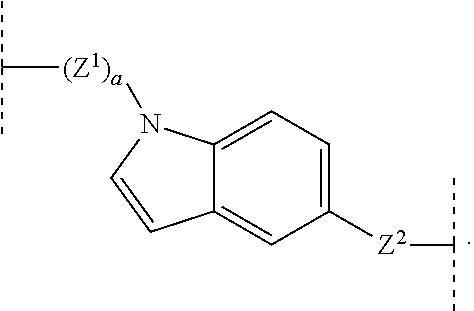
C1=C2C(=CC([Z2]C(C)C)=C1)C=CN2[(Z1)a]C(C)C
